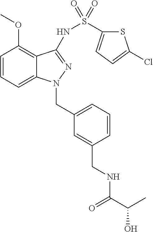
C1(OC)=C2C(=CC=C1)N(CC1=CC=CC(CNC(=O)C(C)O)=C1)N=C2NS(C1=CC=C(Cl)S1)(=O)=O
